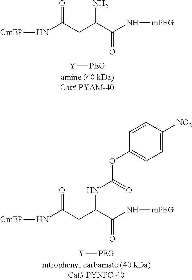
N(C(CC(C(N[mPEG])=O)NC(OC1=CC=C([NO2])C=C1)=O)=O)[GmEP].[Y][PEG].N(C(CC(C(N[mPEG])=O)N)=O)[GmEP].[Y][PEG]
